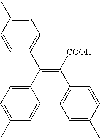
C1=CC(C)=CC=C1C(=C(C1=CC=C(C)C=C1)[COOH])C1=CC=C(C)C=C1
